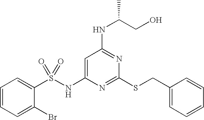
C1=C(NS(C2=CC=CC=C2Br)(=O)=O)N=C(SCC2=CC=CC=C2)N=C1NC(CO)C
